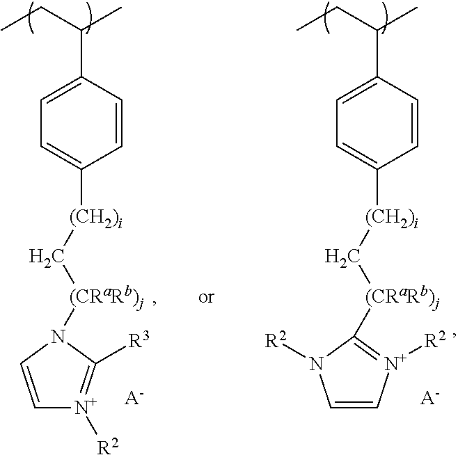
[A-].C1=CC(C(CC)C)=CC=C1[(CH2)i]C[(CRaRb)j]N1C([R3])=[N+]([R2])C=C1.[A-].C1=CC(C(CC)C)=CC=C1[(CH2)i]C[(CRaRb)j]C1=[N+]([R2])C=CN1[R2]
